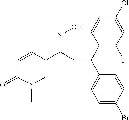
C1(C(C2=CC=C(Br)C=C2)CC(=NO)C2=CN(C)C(=O)C=C2)=C(F)C=C(Cl)C=C1
